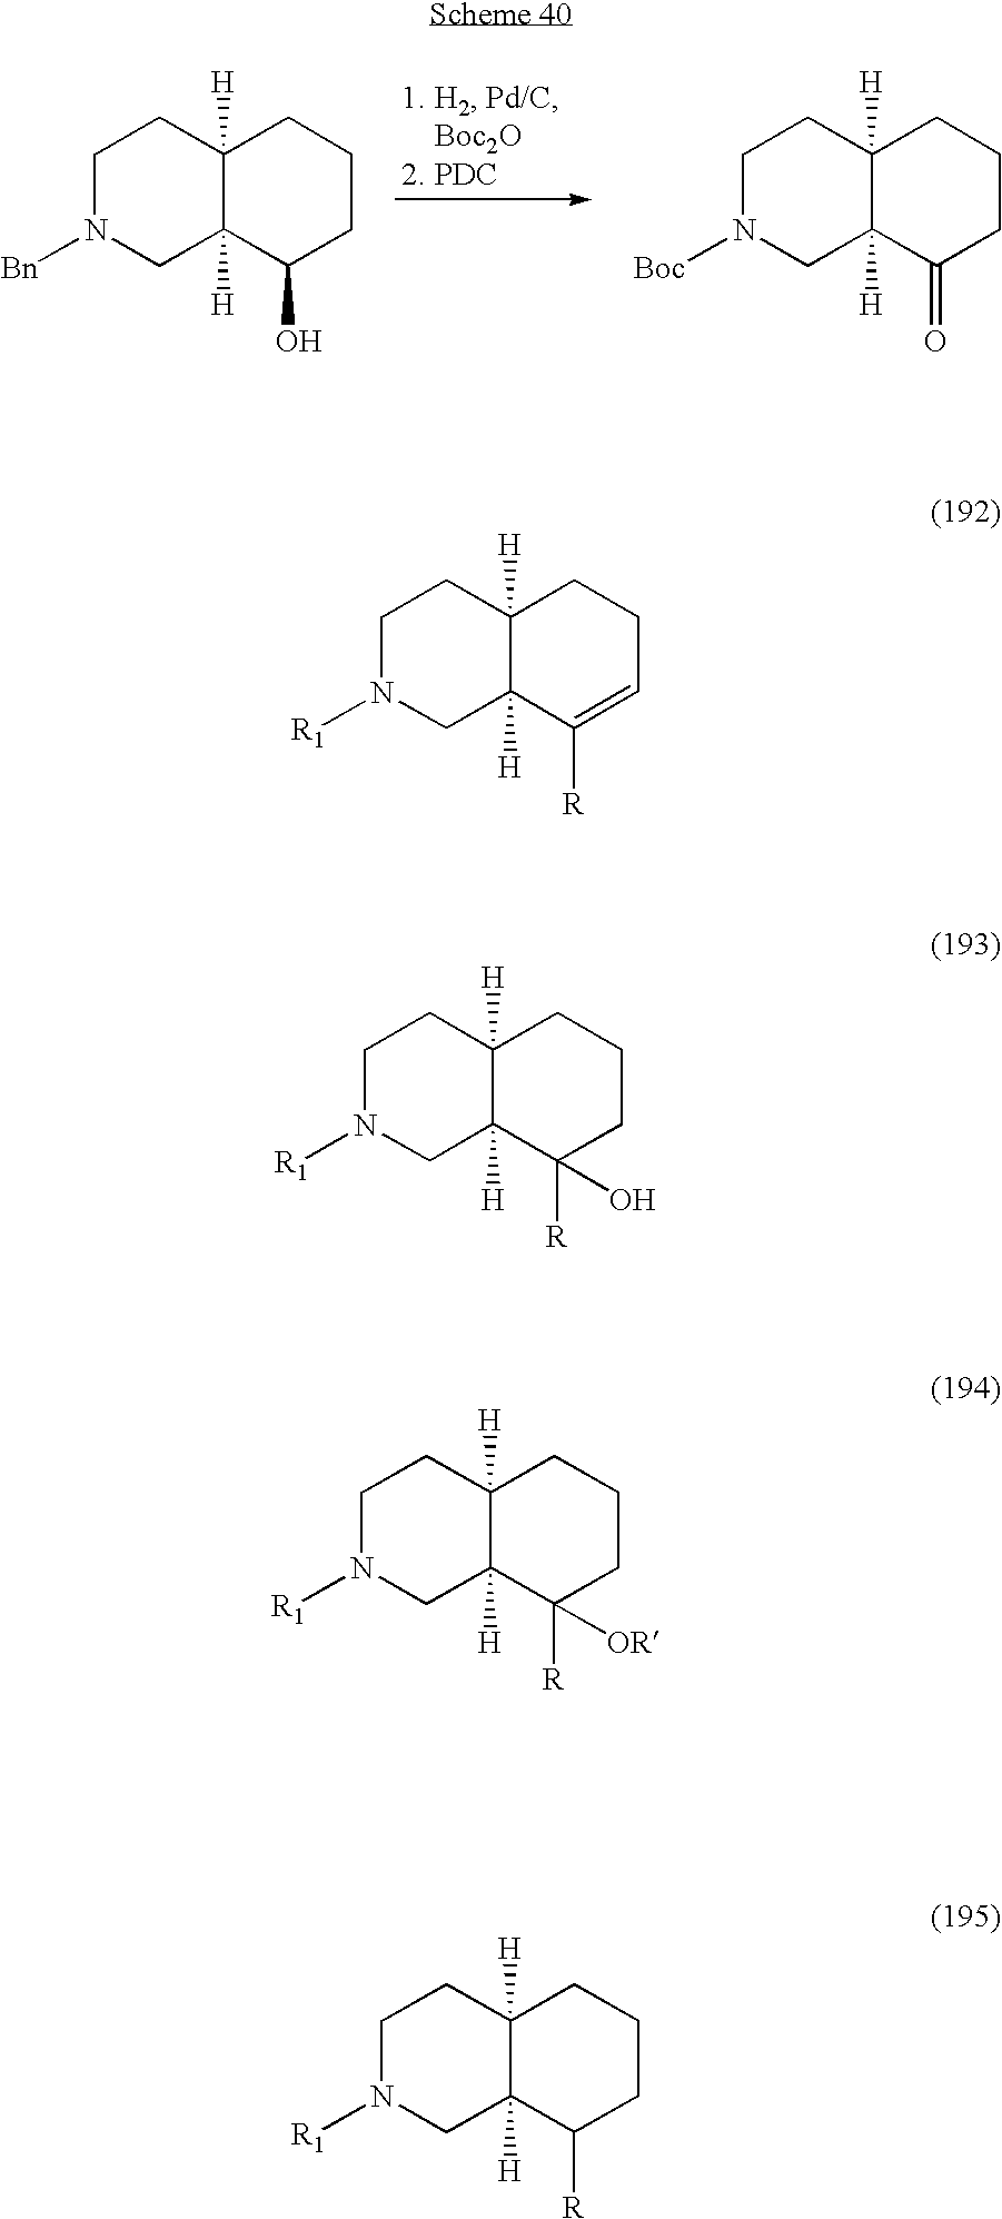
C1N([Bn])CC2([H])C([H])(C1)CCCC2O.C1N([Boc])CC2([H])C([H])(C1)CCCC2=O.C1N([R1])CC2([H])C([H])(C1)CCC=C2[R].C1N([R1])CC2([H])C([H])(C1)CCCC2([R])O.C1N([R1])CC2([H])C([H])(C1)CCCC2([R])[OR].C1N([R1])CC2([H])C([H])(C1)CCCC2[R]
